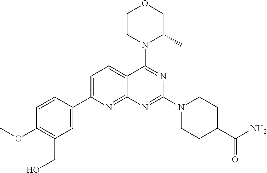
C1=C(C2=CC(CO)=C(OC)C=C2)N=C2C(=C1)C(N1C(C)COCC1)=NC(N1CCC(C(N)=O)CC1)=N2
